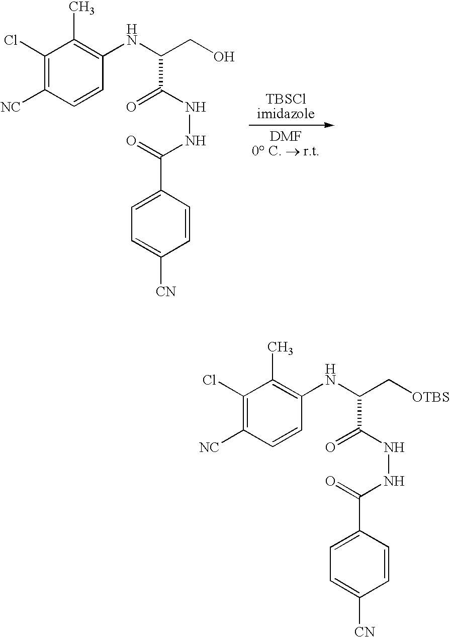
C1(Cl)=C([NC])C=CC(NC(C(NNC(=O)C2=CC=C([CN])C=C2)=O)CO)=C1C.C1(Cl)=C([NC])C=CC(NC(C(NNC(=O)C2=CC=C([CN])C=C2)=O)C[OTBS])=C1C
